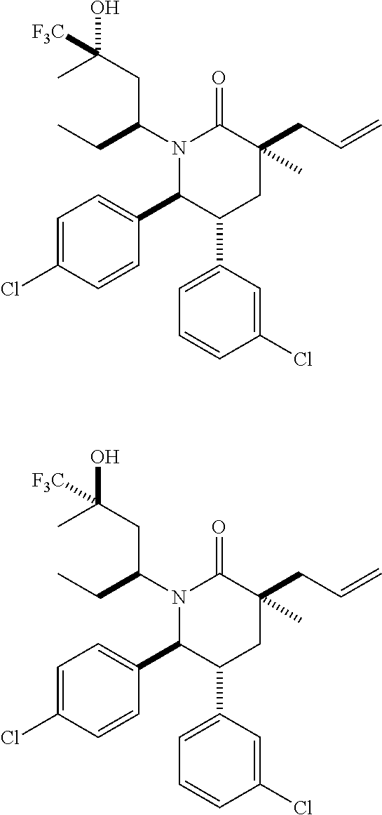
N1(C(CC)CC(O)(C)[F3C])C(C2=CC=C(Cl)C=C2)C(C2=CC=CC(Cl)=C2)CC(CC=C)(C)C1=O.N1(C(CC)CC(O)(C)[F3C])C(C2=CC=C(Cl)C=C2)C(C2=CC=CC(Cl)=C2)CC(CC=C)(C)C1=O
